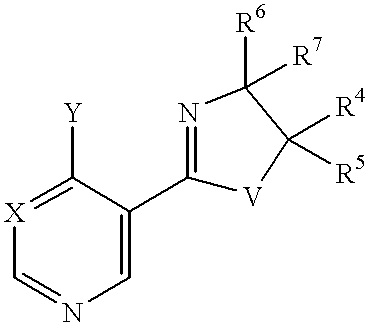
C1([Y])=[X]C=NC=C1C1=NC([R6])([R7])C([R5])([R4])[V]1
